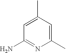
C1(C)=CC(N)=NC(C)=C1
